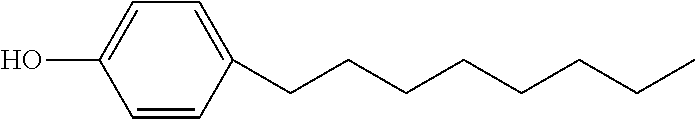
C1=C(O)C=CC(CCCCCCCC)=C1
